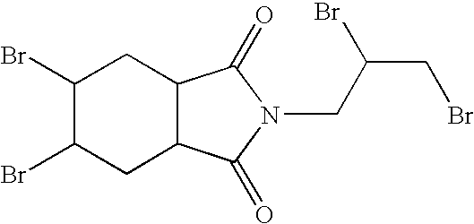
C1(Br)C(Br)CC2C(C1)C(=O)N(CC(CBr)Br)C2=O
